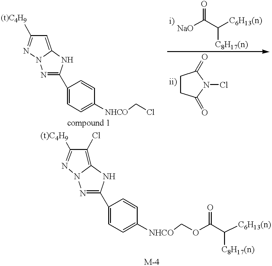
N1=C(C2=CC=C([NHCO]CCl)C=C2)NC2=CC([(t)C4H9])=NN12.[NaO]C(C([C6H13(n)])[C8H17(n)])=O.C1CC(=O)N(Cl)C1=O.C12=C(Cl)C([(t)C4H9])=NN1N=C(C1=CC=C([NHCO]COC(C([C6H13(n)])[C8H17(n)])=O)C=C1)N2
